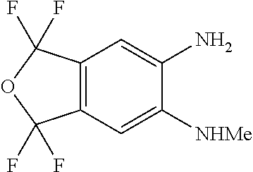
C12=C(C=C([NHMe])C(N)=C1)C(F)(F)OC2(F)F
